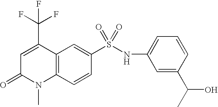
C12=C(C=CC(S(NC3=CC=CC(C(C)O)=C3)(=O)=O)=C1)N(C)C(=O)C=C2C(F)(F)F
